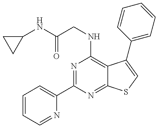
C1=CC=NC(C2=NC(NCC(NC3CC3)=O)=C3C(=N2)SC=C3C2=CC=CC=C2)=C1
